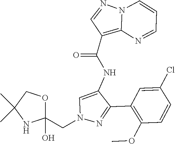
N12C(=C(C(NC3=CN(CC4(O)OCC(C)(C)N4)N=C3C3=C(OC)C=CC(Cl)=C3)=O)C=N1)N=CC=C2
